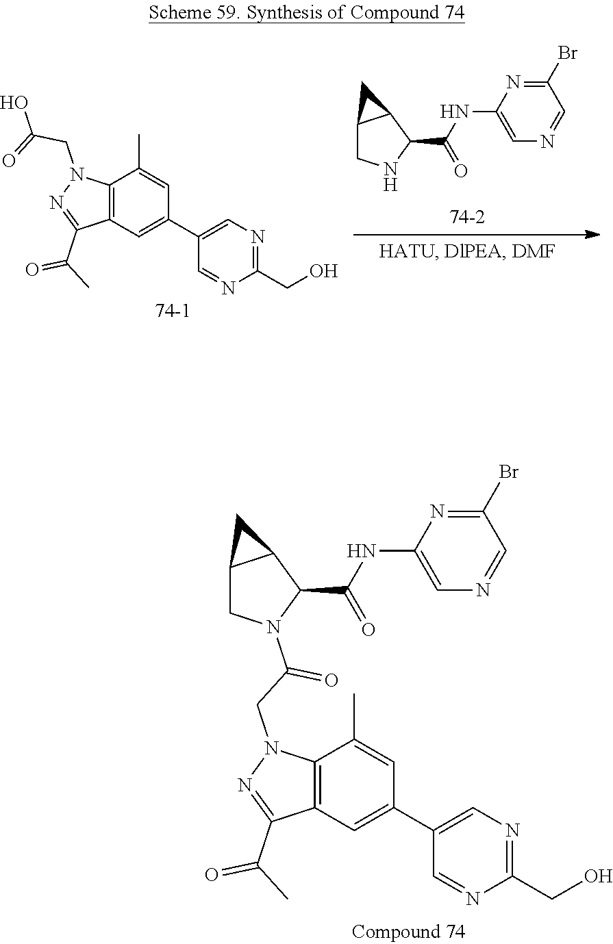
C1(C2=CC3=C(C(C)=C2)N(CC(N2C(C(NC4=CN=CC(Br)=N4)=O)C4C(C2)C4)=O)N=C3C(C)=O)=CN=C(CO)N=C1.C1(C2=CC3=C(C(C)=C2)N(CC(=O)O)N=C3C(C)=O)=CN=C(CO)N=C1.C1(C(NC2=CN=CC(Br)=N2)=O)C2C(CN1)C2
